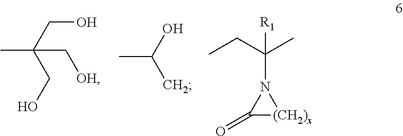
CC(CO)(CO)C[OH].CC(O)C.C(N1C(=O)[(CH2)x]1)(CC)(C)[R1]
